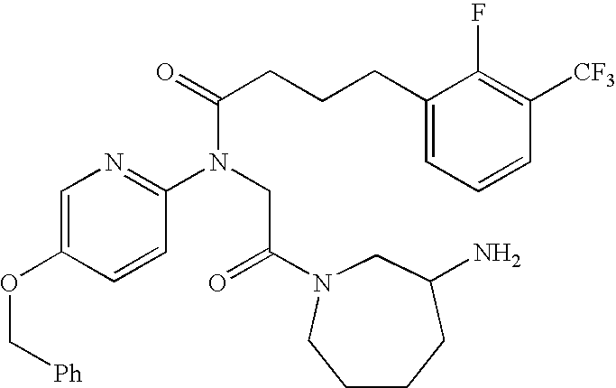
C1=C(OC[Ph])C=CC(N(CC(=O)N2CC(N)CCCC2)C(CCCC2=CC=CC([CF3])=C2F)=O)=N1
